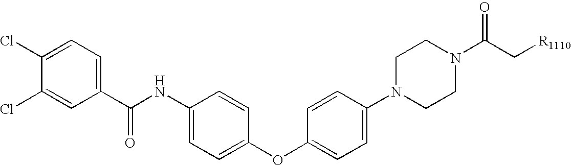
C1(Cl)=CC(C(NC2=CC=C(OC3=CC=C(N4CCN(C(C[R1110])=O)CC4)C=C3)C=C2)=O)=CC=C1Cl
